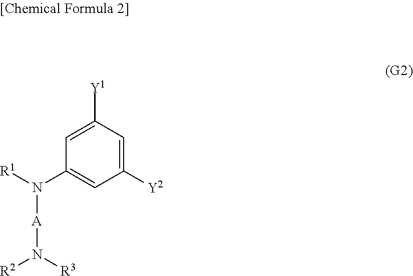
N([R1])(C1=CC([Y2])=CC([Y1])=C1)[A]N([R2])[R3]
